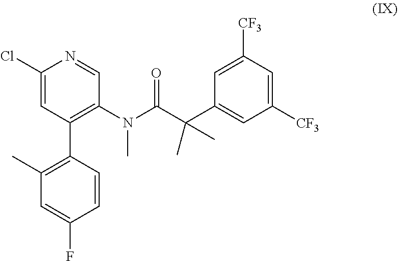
C1(Cl)=CC(C2=C(C)C=C(F)C=C2)=C(N(C(=O)C(C2=CC([CF3])=CC([CF3])=C2)(C)C)C)C=N1
